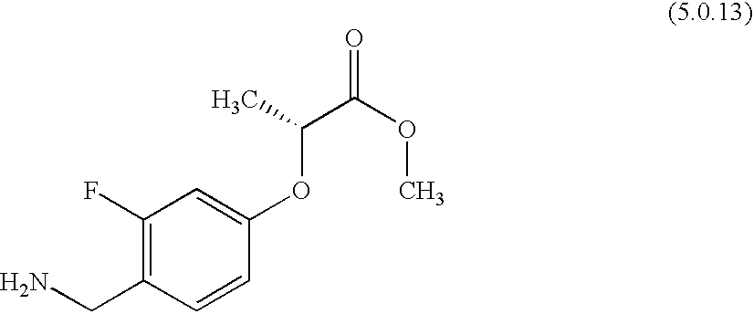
C1(F)=C(CN)C=CC(OC(C)C(=O)OC)=C1
